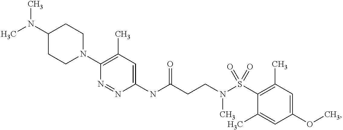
C1(NC(CCN(S(C2=C(C)C=C(OC)C=C2C)(=O)=O)C)=O)=CC(C)=C(N2CCC(N(C)C)CC2)N=N1
